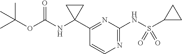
C1(C2(NC(OC(C)(C)C)=O)CC2)=NC(NS(C2CC2)(=O)=O)=NC=C1
